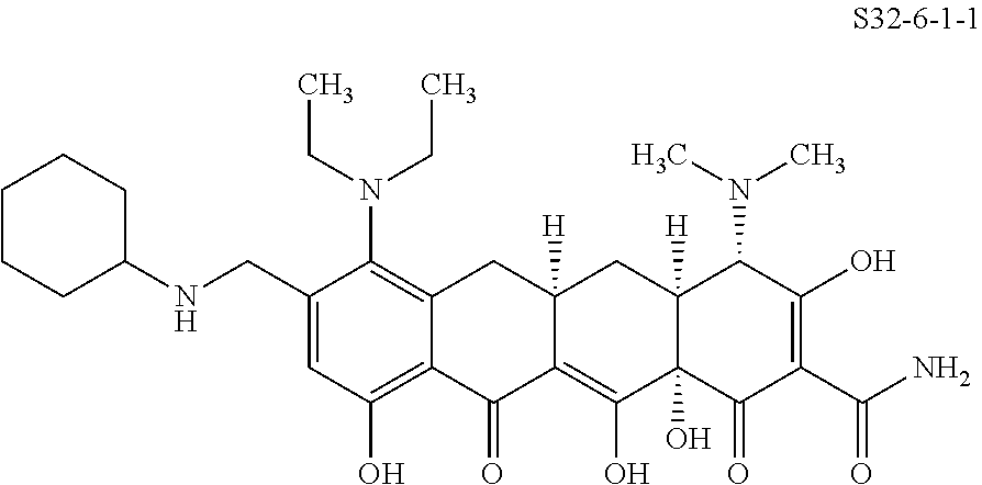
C1(CNC2CCCCC2)=CC(O)=C2C(=C1N(CC)CC)CC1([H])C(=C(O)C3(O)C([H])(C1)C(N(C)C)C(O)=C(C(N)=O)C3=O)C2=O
